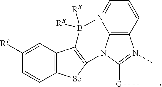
C12=C3C=CC=N1B([RE])([RE])C1=C(N2C([G]C)=N3C)[Se]C2=C1C=C([RF])C=C2
